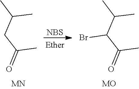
[NBS].C(C(=O)C)C(C)C.C(C(=O)C)(C(C)C)Br
